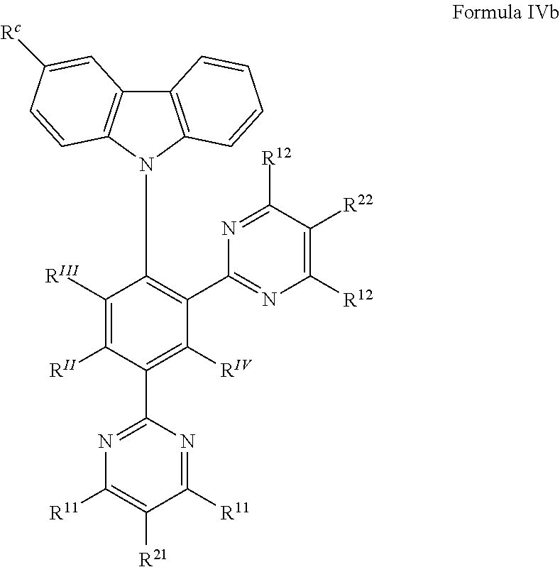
C12=C(N(C3=C(C4=NC([R12])=C([R22])C([R12])=N4)C([RIV])=C(C4=NC([R11])=C([R21])C([R11])=N4)C([RII])=C3[RIII])C3=C1C=C([Rc])C=C3)C=CC=C2
